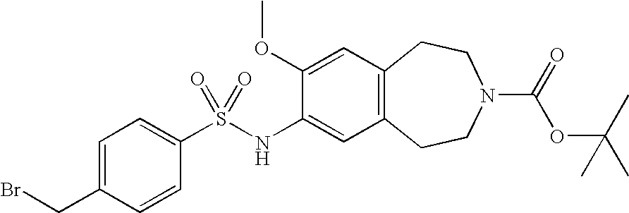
C1(OC)=CC2=C(C=C1NS(C1=CC=C(CBr)C=C1)(=O)=O)CCN(C(=O)OC(C)(C)C)CC2
